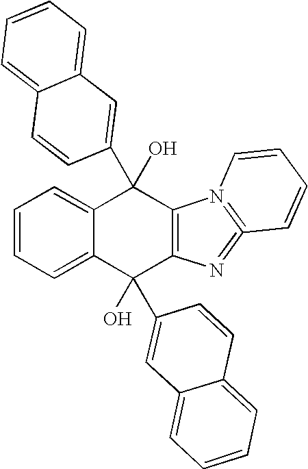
C1=CC=C2C(=C1)C(C1=CC3=CC=CC=C3C=C1)(O)C1=C(C2(O)C2=CC3=CC=CC=C3C=C2)N=C2=N1C=CC=C2
